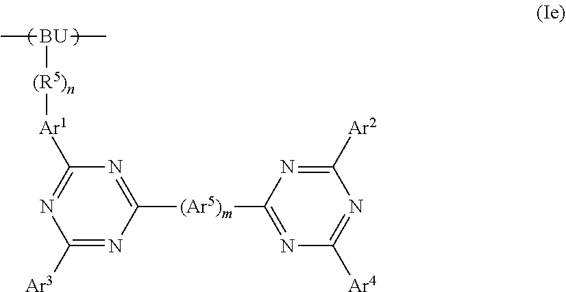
C[BU](C)[(R5)n][Ar1]C1=NC([Ar3])=NC([(Ar5)m]C2=NC([Ar4])=NC([Ar2])=N2)=N1
